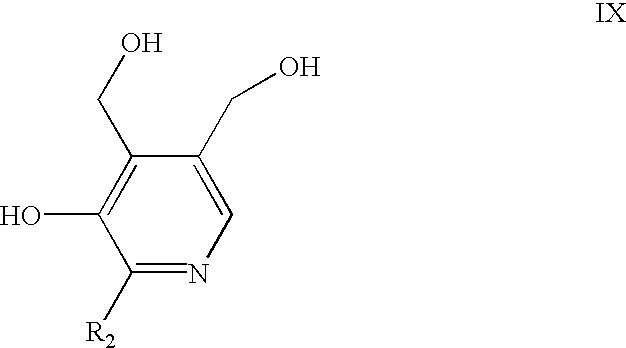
C1=C(CO)C(CO)=C(O)C([R2])=N1
